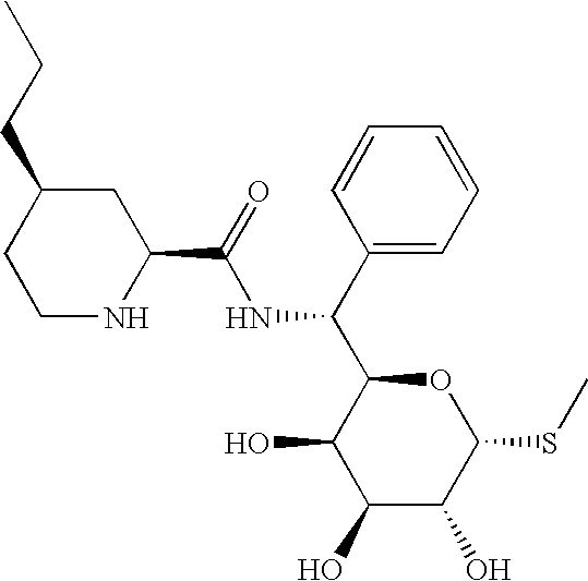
C(NC(C1C(O)C(O)C(O)C(SC)O1)C1=CC=CC=C1)(=O)C1NCCC(CCC)C1
